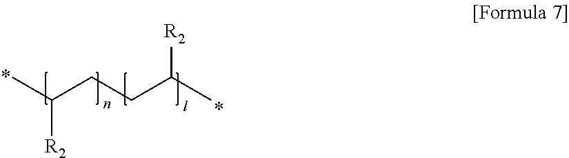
CC(CCC(C)[R2])[R2]
